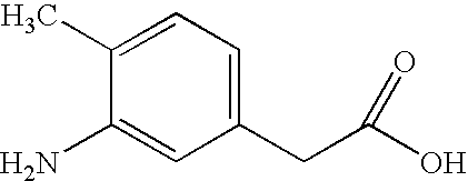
C1=C(C)C(N)=CC(CC(O)=O)=C1
